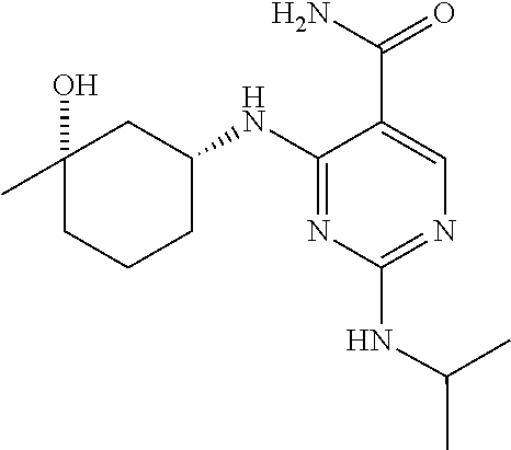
C1(NC2CC(C)(O)CCC2)=NC(NC(C)C)=NC=C1C(N)=O
